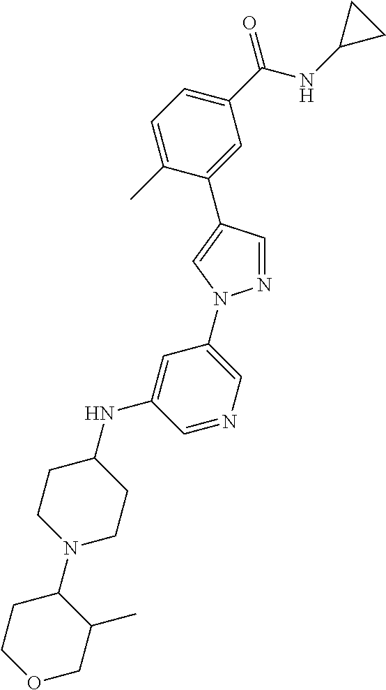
C1(C(NC2CC2)=O)=CC=C(C)C(C2=CN(C3=CN=CC(NC4CCN(C5CCOCC5C)CC4)=C3)N=C2)=C1
